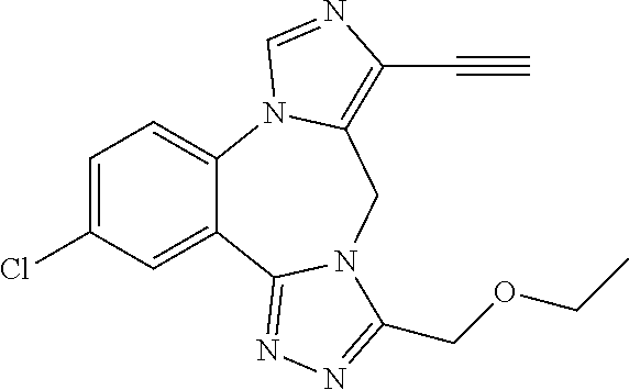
C12=CC=C(Cl)C=C1C1=NN=C(COCC)N1CC1=C(C#C)N=CN21
